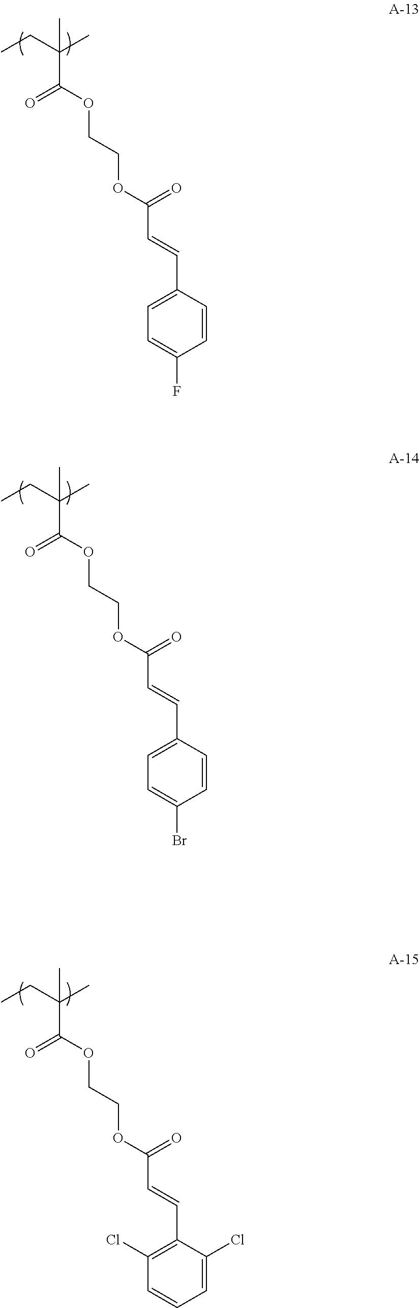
C1=C(C=CC(OCCOC(C(CC)(C)C)=O)=O)C=CC(F)=C1.C1=C(C=CC(OCCOC(C(CC)(C)C)=O)=O)C=CC(Br)=C1.C1(Cl)=C(C=CC(OCCOC(C(CC)(C)C)=O)=O)C(Cl)=CC=C1
